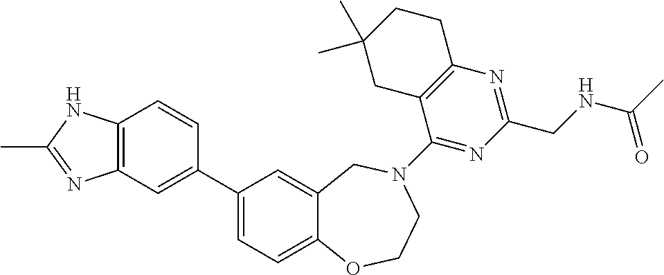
C1(C2=CC3=C(C=C2)NC(C)=N3)=CC=C2C(=C1)CN(C1=NC(CNC(C)=O)=NC3=C1CC(C)(C)CC3)CCO2
